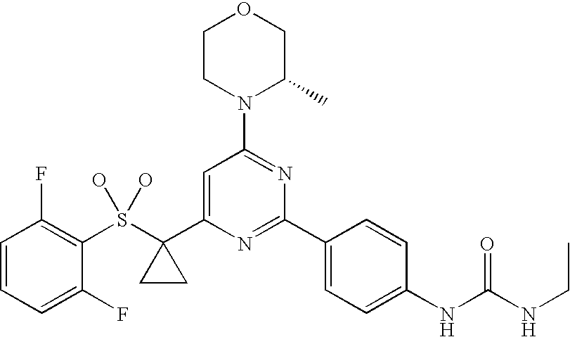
C1CN(C2=NC(C3=CC=C(NC(NCC)=O)C=C3)=NC(C3(S(C4=C(F)C=CC=C4F)(O)O)CC3)=C2)C(C)CO1
